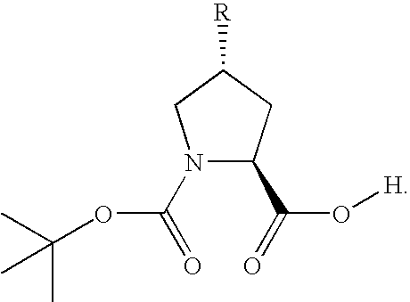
N1(C(=O)OC(C)(C)C)C(C(=O)O[H])CC([R])C1
